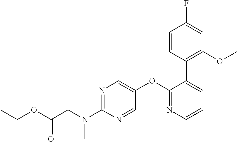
N1=C(N(CC(OCC)=O)C)N=CC(OC2=NC=CC=C2C2=C(OC)C=C(F)C=C2)=C1
